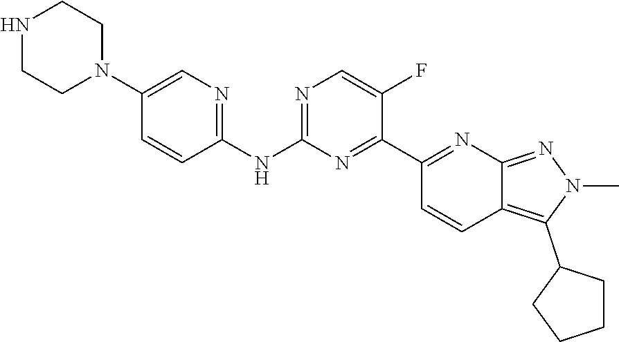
C1(NC2=NC=C(N3CCNCC3)C=C2)=NC=C(F)C(C2=NC3=NN(C)C(C4CCCC4)=C3C=C2)=N1
